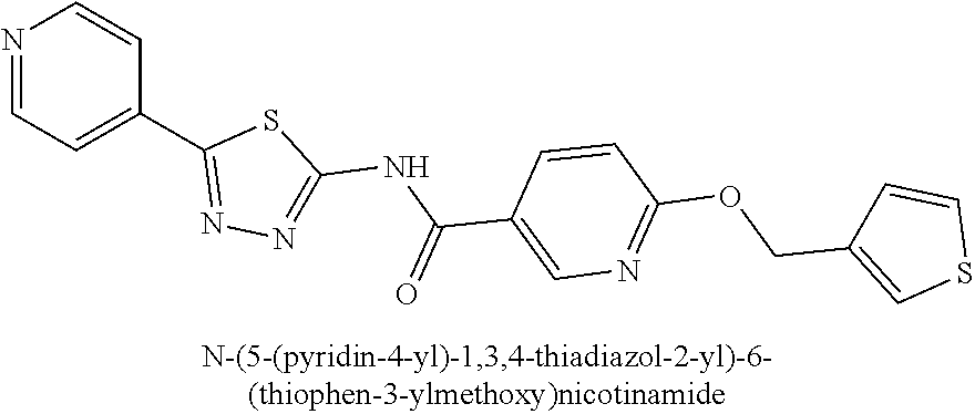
N1=CC=C(C2=NN=C(NC(C3=CN=C(OCC4=CSC=C4)C=C3)=O)S2)C=C1
